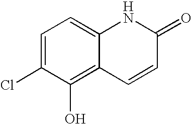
C1=C(Cl)C(O)=C2C(=C1)NC(=O)C=C2
